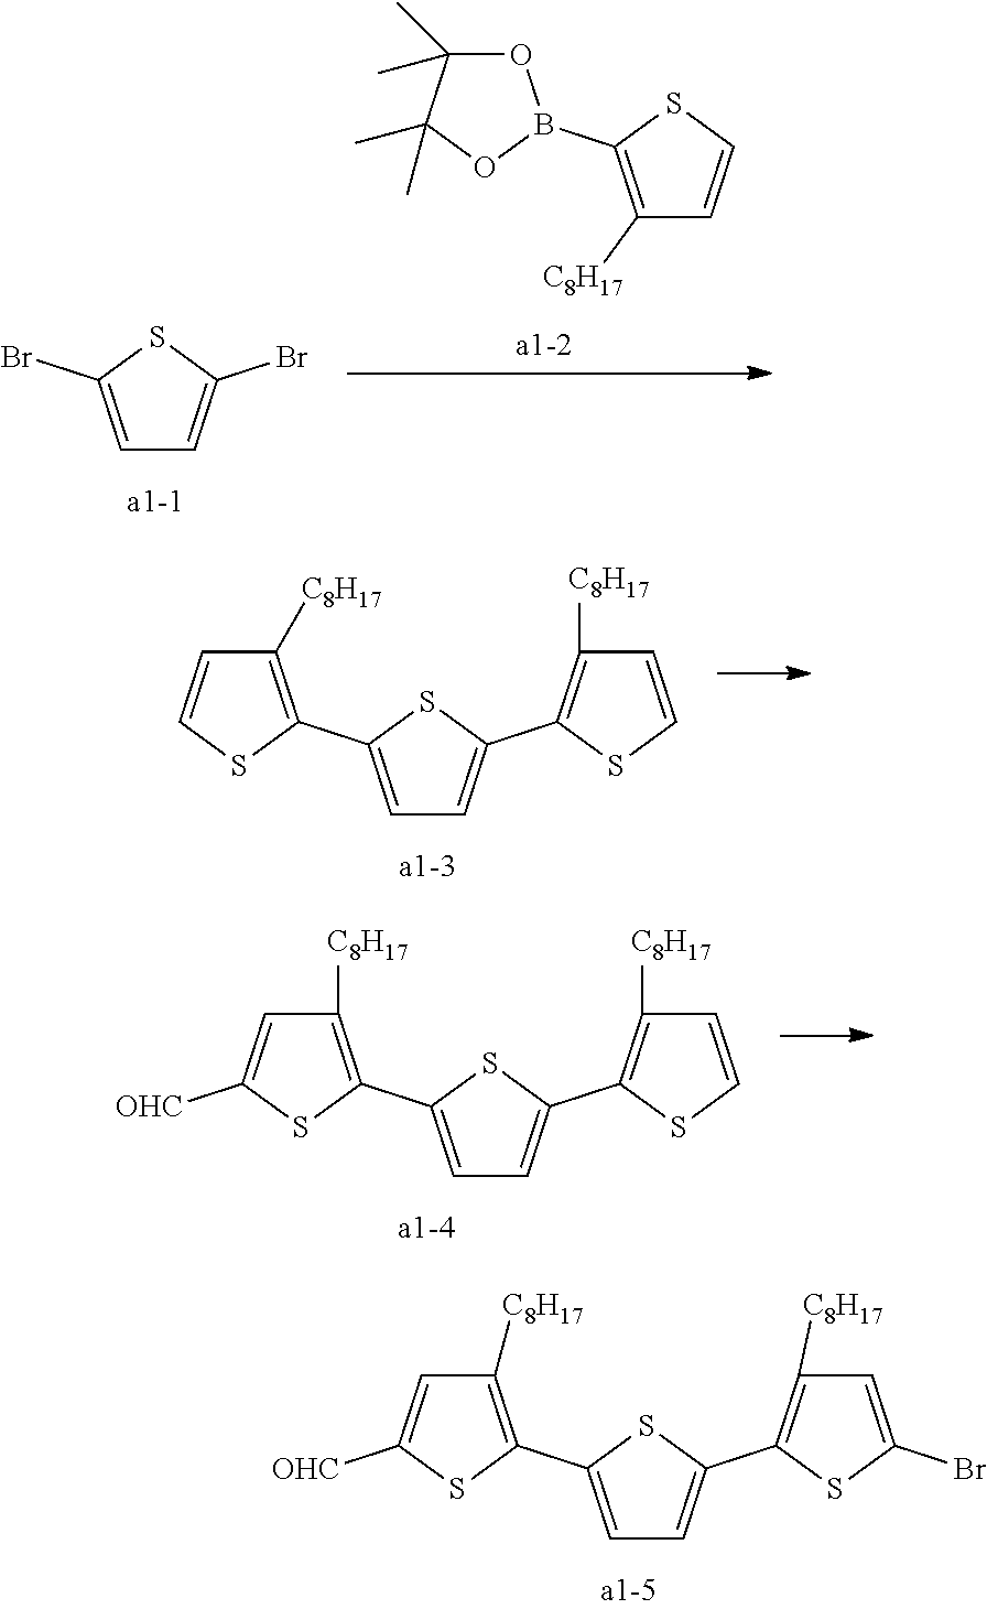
C1([C8H17])=C(B2OC(C)(C)C(C)(C)O2)SC=C1.C1=C(Br)SC(Br)=C1.C1=C(C2=C([C8H17])C=CS2)SC(C2=C([C8H17])C=CS2)=C1.C1=C(C2=C([C8H17])C=C([OHC])S2)SC(C2=C([C8H17])C=CS2)=C1.C1=C(C2=C([C8H17])C=C([OHC])S2)SC(C2=C([C8H17])C=C(Br)S2)=C1
